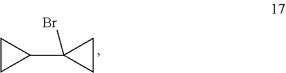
C1(C2(Br)CC2)CC1
